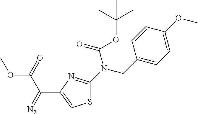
S1C(N(CC2=CC=C(OC)C=C2)C(OC(C)(C)C)=O)=NC(C(C(OC)=O)=[N2])=C1
